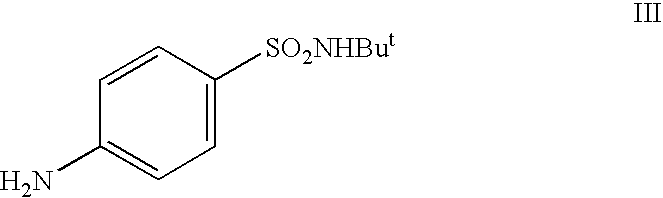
C1=CC([SO2NHBut])=CC=C1N
